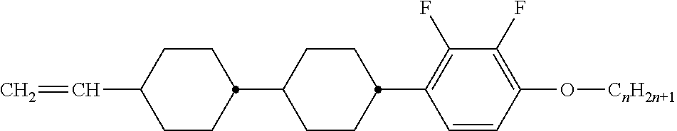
C1C(C2CCC(C=C)CC2)CCC(C2=C(F)C(F)=C(O[CnH2n+1])C=C2)C1
